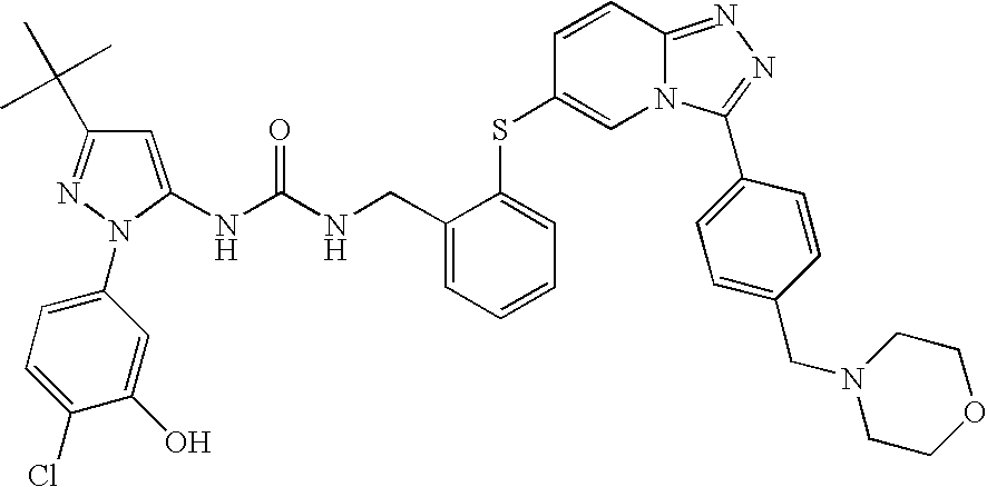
C1(N2N=C(C(C)(C)C)C=C2NC(NCC2=CC=CC=C2SC2=CN3C(=NN=C3C3=CC=C(CN4CCOCC4)C=C3)C=C2)=O)=CC=C(Cl)C(O)=C1
